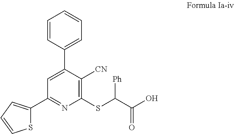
C1(C2=CC=CC=C2)=CC(C2=CC=CS2)=NC(SC(C(O)=O)[Ph])=C1[CN]
